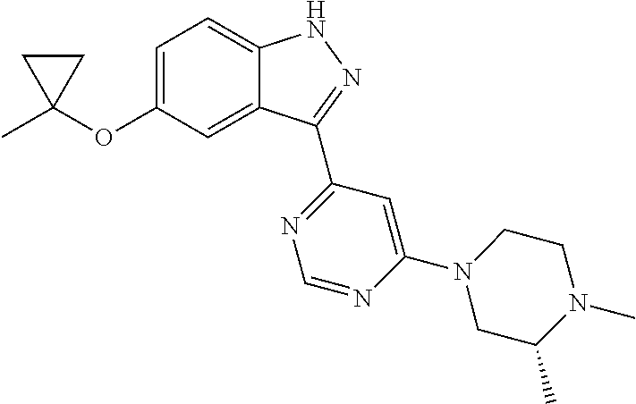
C1C(C)(OC2=CC=C3C(=C2)C(C2=NC=NC(N4CC(C)N(C)CC4)=C2)=NN3)C1
